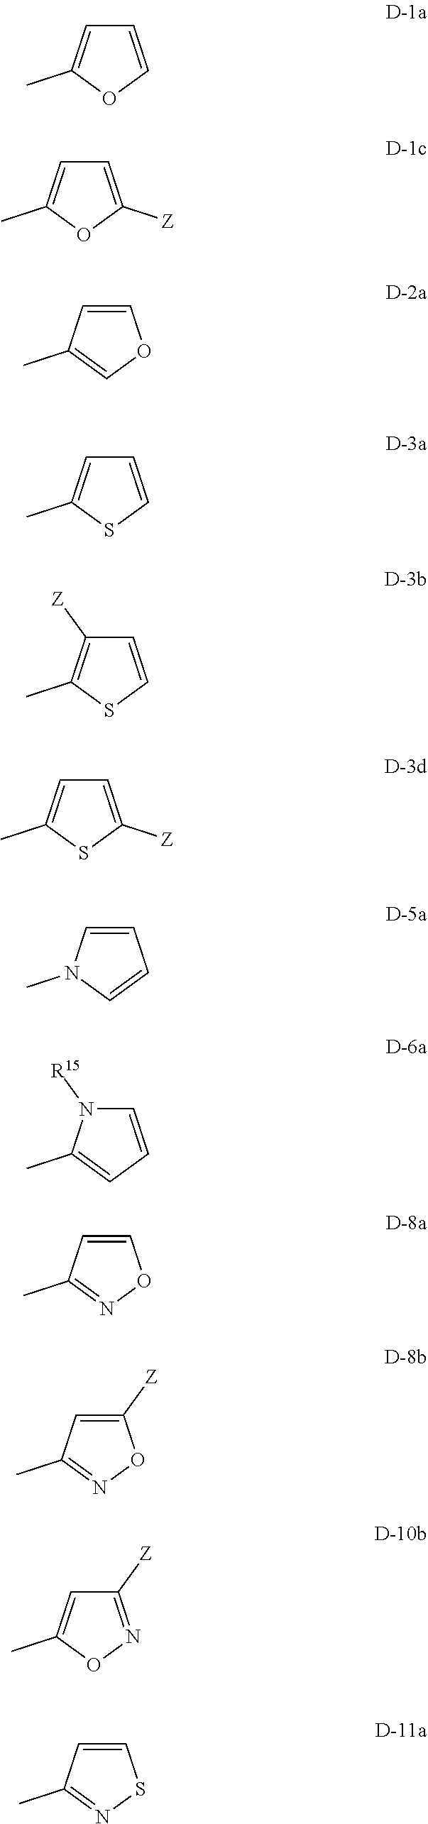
C1=COC(C)=C1.C1=C([Z])OC(C)=C1.C1=CC(C)=CO1.C1=CSC(C)=C1.C1=CSC(C)=C1[Z].C1=C([Z])SC(C)=C1.C1=CN(C)C=C1.C1=CC=C(C)N1[R15].C1=CC(C)=NO1.C1([Z])=CC(C)=NO1.C1([Z])=NOC(C)=C1.C1=CC(C)=NS1
